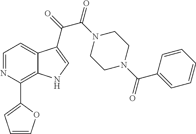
C1=NC(C2=CC=CO2)=C2C(=C1)C(C(=O)C(=O)N1CCN(C(=O)C3=CC=CC=C3)CC1)=CN2
